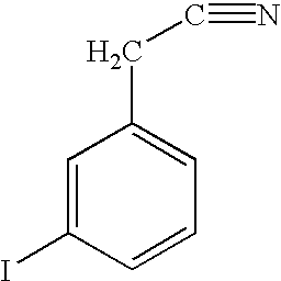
C1=C(I)C=CC=C1CC#N
